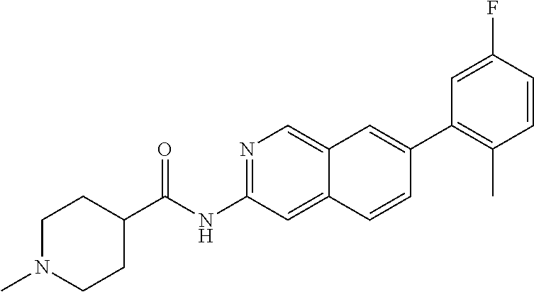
FC1=CC(C2=CC3=CN=C(NC(C4CCN(C)CC4)=O)C=C3C=C2)=C(C)C=C1
